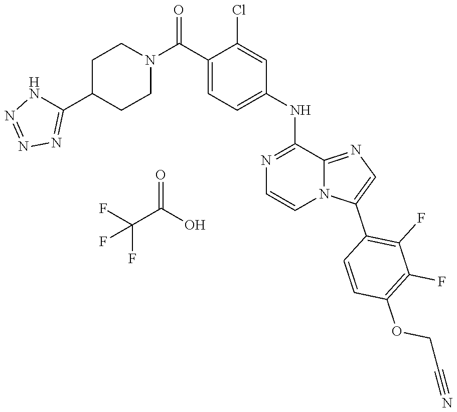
C12=NC=C(C3=C(F)C(F)=C(OCC#N)C=C3)N1C=CN=C2NC1=CC=C(C(N2CCC(C3=NN=NN3)CC2)=O)C(Cl)=C1.FC(C(O)=O)(F)F
